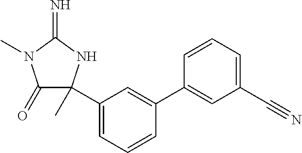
C1(=O)N(C)C(=N)NC1(C1=CC=CC(C2=CC(C#N)=CC=C2)=C1)C
